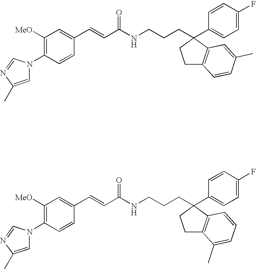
C1([OMe])=C(N2C=C(C)N=C2)C=CC(C=CC(NCCCC2(C3=CC=C(F)C=C3)CCC3=C2C=C(C)C=C3)=O)=C1.C1([OMe])=C(N2C=C(C)N=C2)C=CC(C=CC(NCCCC2(C3=CC=C(F)C=C3)CCC3=C2C=CC=C3C)=O)=C1
